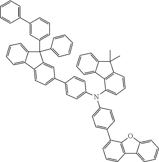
C1(C2=CC(C3(C4=CC=CC=C4)C4=CC=CC=C4C4=CC=C(C5=CC=C(N(C6=CC=CC7=C6C6=CC=CC=C6C7(C)C)C6=CC=C(C7=CC=CC8=C7OC7=CC=CC=C87)C=C6)C=C5)C=C34)=CC=C2)=CC=CC=C1
